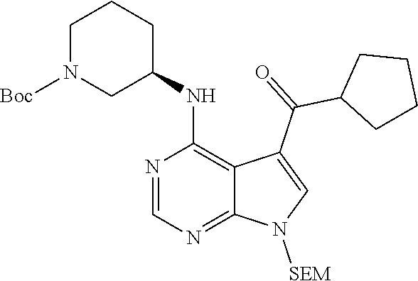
N1=CN=C2C(=C1NC1CCCN([Boc])C1)C(C(C1CCCC1)=O)=CN2[SEM]
